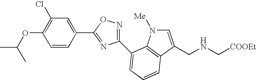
C1(C2=NC(C3=CC=CC4=C3N([Me])C=C4CNC[COOEt])=NO2)=CC(Cl)=C(OC(C)C)C=C1
